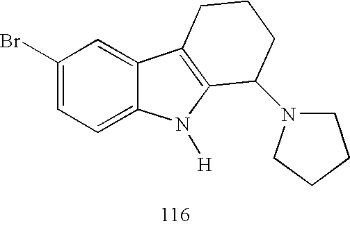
C1(Br)=CC=C2C(=C1)C1=C(N2[H])C(N2CCCC2)CCC1
